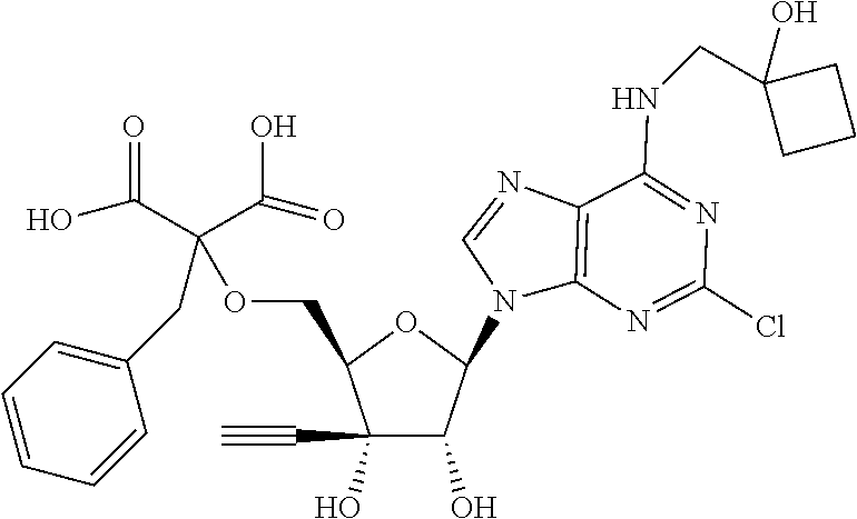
C1(C#C)(O)C(O)C(N2C3=C(N=C2)C(NCC2(O)CCC2)=NC(Cl)=N3)OC1COC(CC1=CC=CC=C1)(C(O)=O)C(=O)O
